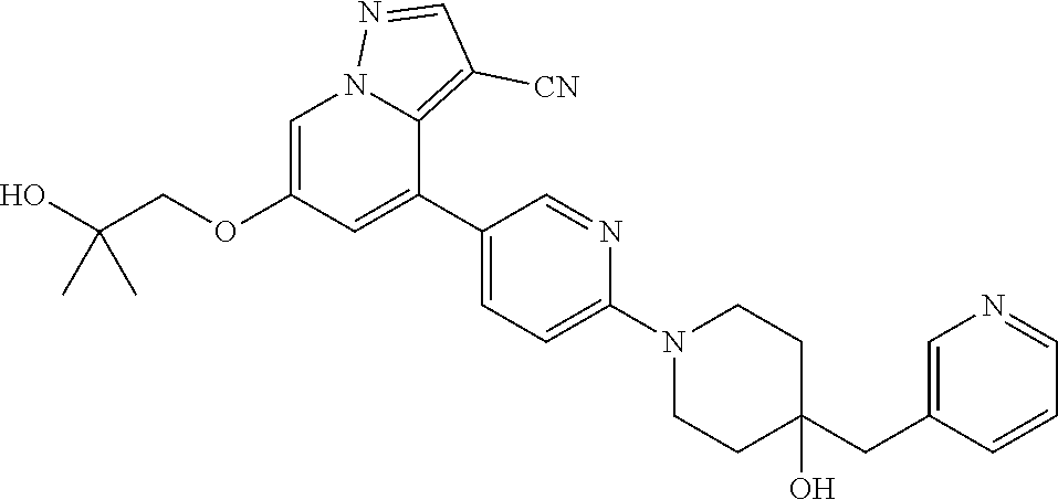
C1=C(OCC(O)(C)C)C=C(C2=CC=C(N3CCC(CC4=CN=CC=C4)(O)CC3)N=C2)C2=C([CN])C=NN12
